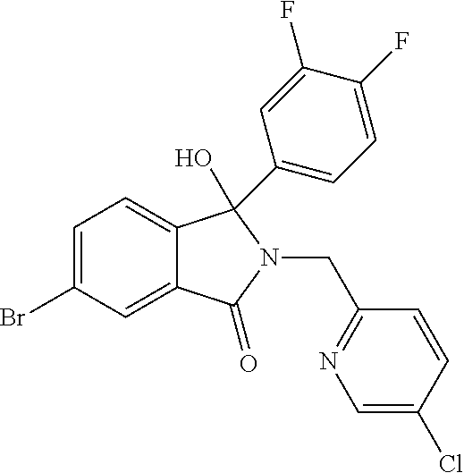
C1=C(Br)C=C2C(=C1)C(C1=CC=C(F)C(F)=C1)(O)N(CC1=NC=C(Cl)C=C1)C2=O
